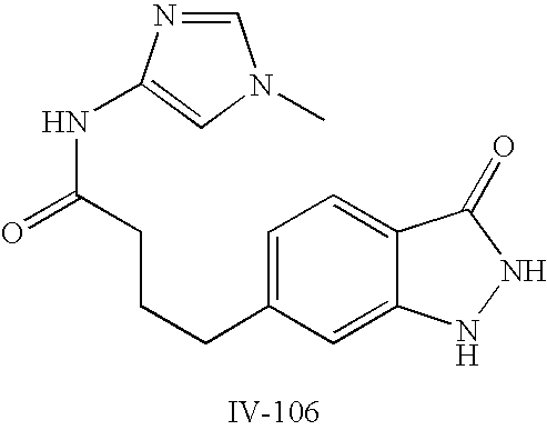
C1=C(CCCC(NC2=CN(C)C=N2)=O)C=C2C(=C1)C(=O)NN2
